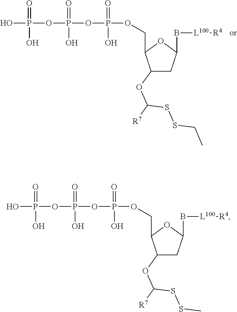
OP(OP(OP(=O)(O)OCC1C(OC([R7])SSCC)CC(B[L100][R4])O1)(=O)O)(=O)O.OP(OP(OP(=O)(O)OCC1C(OC([R7])SSC)CC(B[L100][R4])O1)(=O)O)(=O)O
